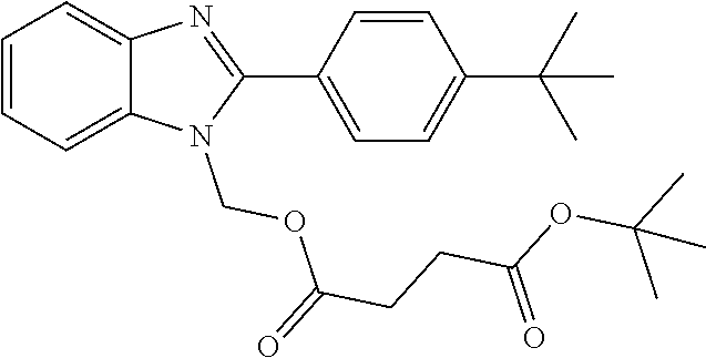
C1(C2=CC=C(C(C)(C)C)C=C2)=NC2=CC=CC=C2N1COC(CCC(OC(C)(C)C)=O)=O
